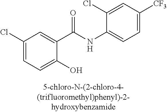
C1(Cl)=CC=C(O)C(C(NC2=CC=C([CF3])C=C2Cl)=O)=C1
